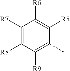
C1([R7])=C([R8])C([R9])=C(C)C([R5])=C1[R6]
